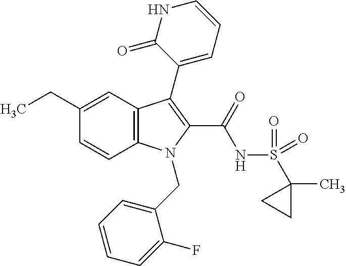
C1(CC)=CC2=C(C=C1)N(CC1=CC=CC=C1F)C(C(NS(C1(C)CC1)(=O)=O)=O)=C2C1=CC=CNC1=O
